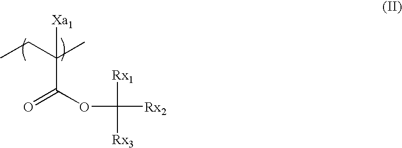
[Xa1]C(CC)(C)C(OC([Rx1])([Rx2])[Rx3])=O
